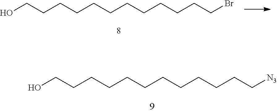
OCCCCCCCCCCCCBr.OCCCCCCCCCCCC[N3]
